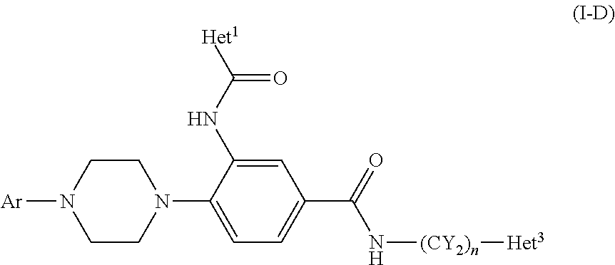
C1CN(C2=CC=C(C(=O)N[(CY2)n][Het3])C=C2NC([Het1])=O)CCN1[Ar]
